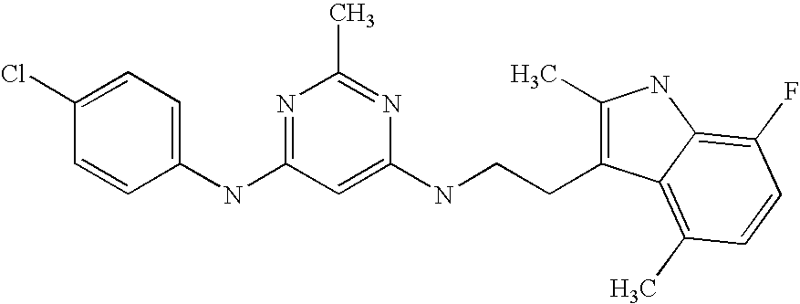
N(C1=NC(C)=NC(NCCC2=C(C)NC3=C(F)C=CC(C)=C23)=C1)C1=CC=C(Cl)C=C1
